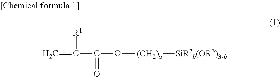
C=C([R1])C(=O)O[(CH2)a][SiR2b(OR3)3-b]
